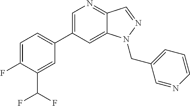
C1=C(C2=CC=C(F)C(C(F)F)=C2)C=C2C(=N1)C=NN2CC1=CC=CN=C1
